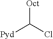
[Oct]C(Cl)[Pyd]
